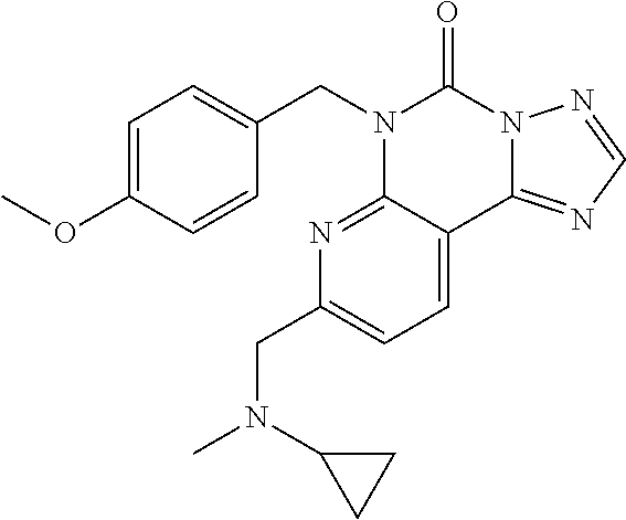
C1=C(OC)C=CC(CN2C3=NC(CN(C4CC4)C)=CC=C3C3=NC=NN3C2=O)=C1
